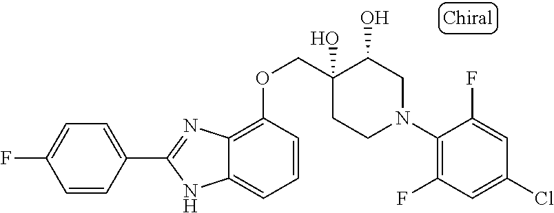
C1(N2CC(O)C(O)(COC3=C4C(=CC=C3)NC(C3=CC=C(F)C=C3)=N4)CC2)=C(F)C=C(Cl)C=C1F
